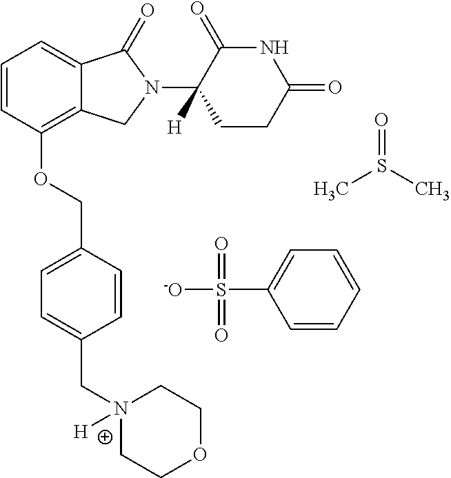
C1=CC(OCC2=CC=C(CN3([H])CCOCC3)C=C2)=C2C(=C1)C(=O)N(C1([H])CCC(=O)NC1=O)C2.CS(C)=O.C1=CC=C(S([-O])(=O)=O)C=C1
